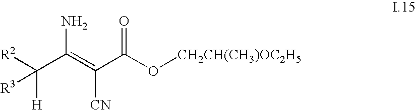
C(=C(C(O[CH2CH(CH3)OC2H5])=O)[CN])(C([H])([R3])[R2])N
